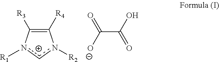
C1([R4])=C([R3])n([R1])cn1[R2].C(C(=O)O)(=O)[O-]
